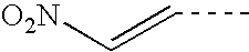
[O2N]C=CC
